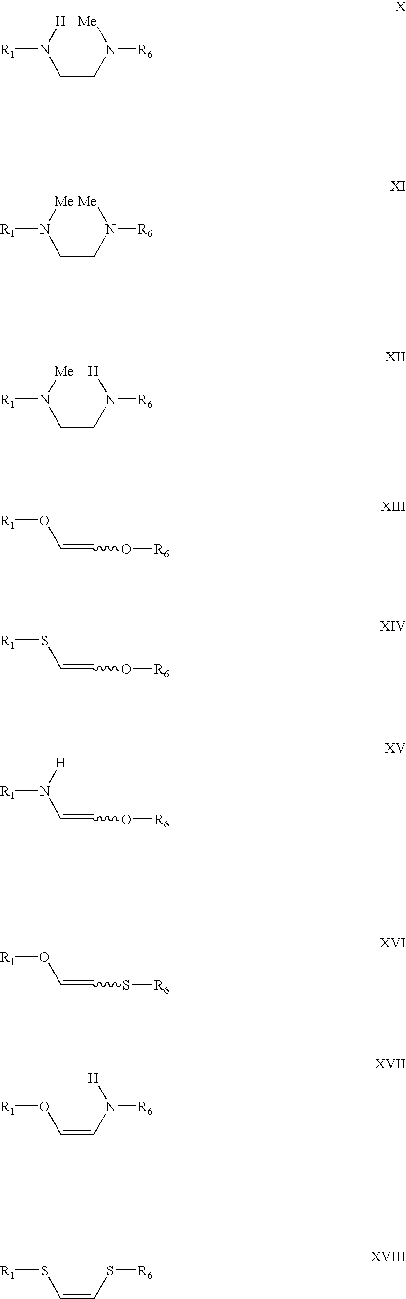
C(CN([R6])[Me])N([R1])[H].C(CN([R6])[Me])N([R1])[Me].C(CN([R6])[H])N([R1])[Me].[R1]OC=CO[R6].[R1]SC=CO[R6].[R1]N(C=CO[R6])[H].[R1]OC=CS[R6].[R1]OC=CN([R6])[H].[R1]SC=CS[R6]
